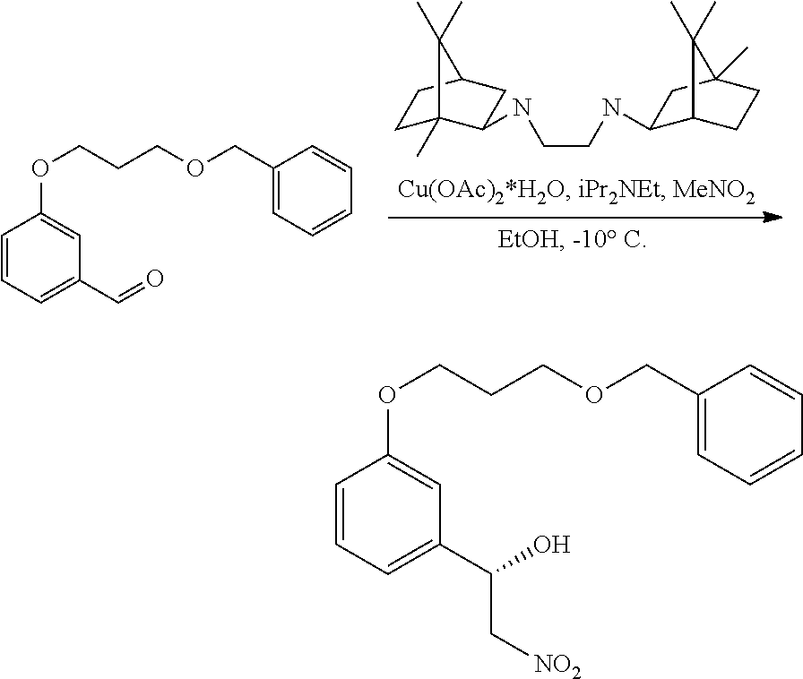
C1C2(C)C(NCCNC3C4CCC(C)(C3)C4(C)C)CC(C1)C2(C)C.C1=CC=C(C=O)C=C1OCCCOCC1=CC=CC=C1.C1=CC=C(C(O)C[NO2])C=C1OCCCOCC1=CC=CC=C1
